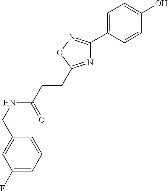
C(C1=CC(F)=CC=C1)NC(=O)CCC1=NC(C2=CC=C(O)C=C2)=NO1
